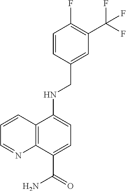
C1=CC(CNC2=CC=C(C(=O)N)C3=C2C=CC=N3)=CC(C(F)(F)F)=C1F
